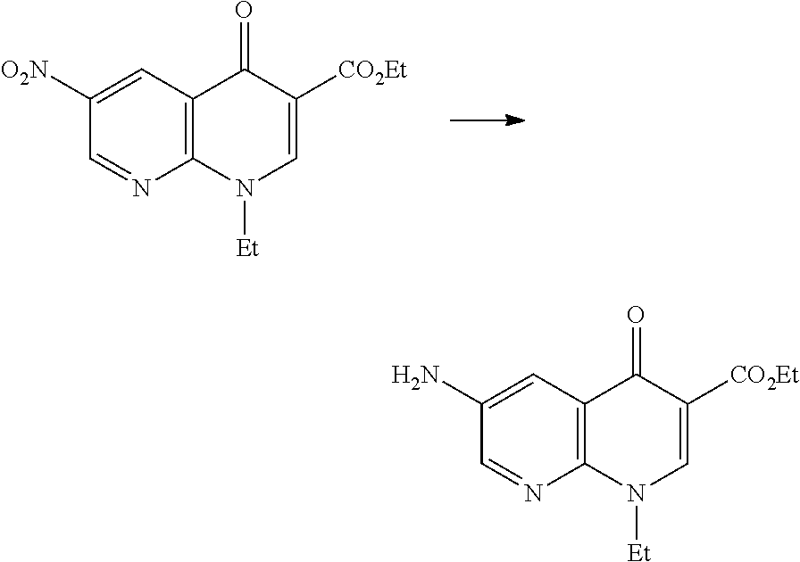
C12=C(C=C([O2N])C=N1)C(=O)C([CO2Et])=CN2[Et].C12=C(C=C(N)C=N1)C(=O)C([CO2Et])=CN2[Et]
